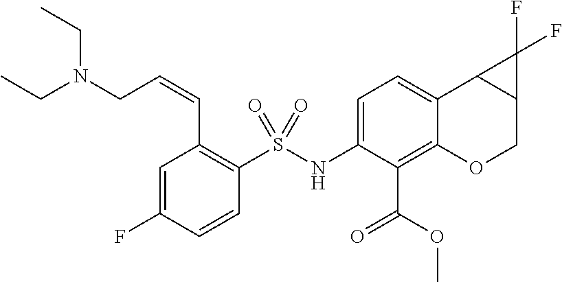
C1(NS(C2=C(C=CCN(CC)CC)C=C(F)C=C2)(=O)=O)=CC=C2C(=C1C(=O)OC)OCC1C2C1(F)F
